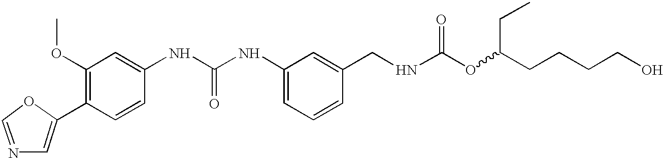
C1=C(C2=C(OC)C=C(NC(NC3=CC=CC(CNC(OC(CCCCO)CC)=O)=C3)=O)C=C2)OC=N1
